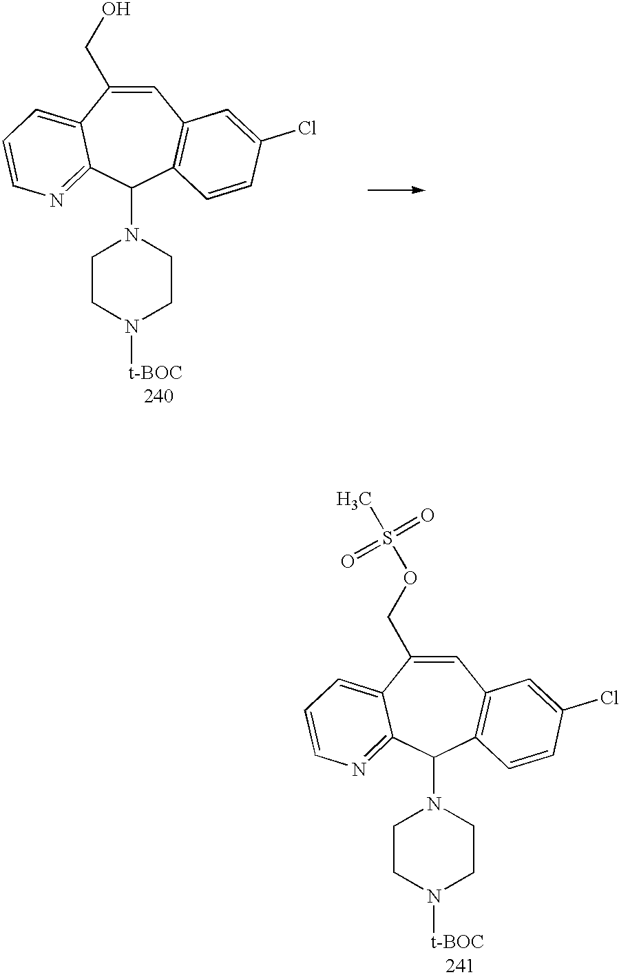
C1=C(CO)C2=CC=CN=C2C(N2CCN([t-BOC])CC2)C2=C1C=C(Cl)C=C2.C1=C(COS(=O)(=O)C)C2=CC=CN=C2C(N2CCN([t-BOC])CC2)C2=C1C=C(Cl)C=C2
